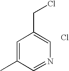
C1=C(C)C=NC=C1CCl.Cl
